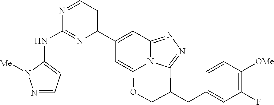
N1=CC=C(NC2=NC(C3=CC4=NN=C5N4C(=C3)OCC5CC3=CC(F)=C([OMe])C=C3)=CC=N2)N1[Me]
